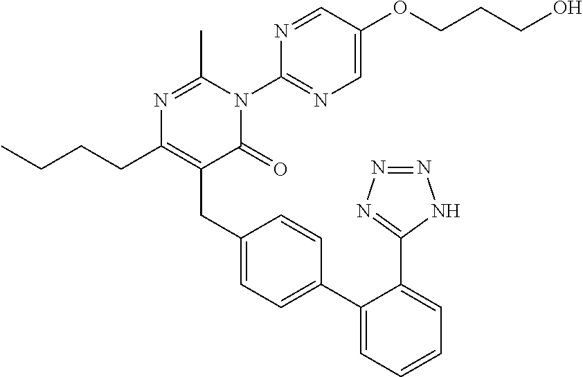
CCCCC1=C(CC2=CC=C(C3=CC=CC=C3C3=NN=NN3)C=C2)C(=O)N(C2=NC=C(OCCCO)C=N2)C(C)=N1
